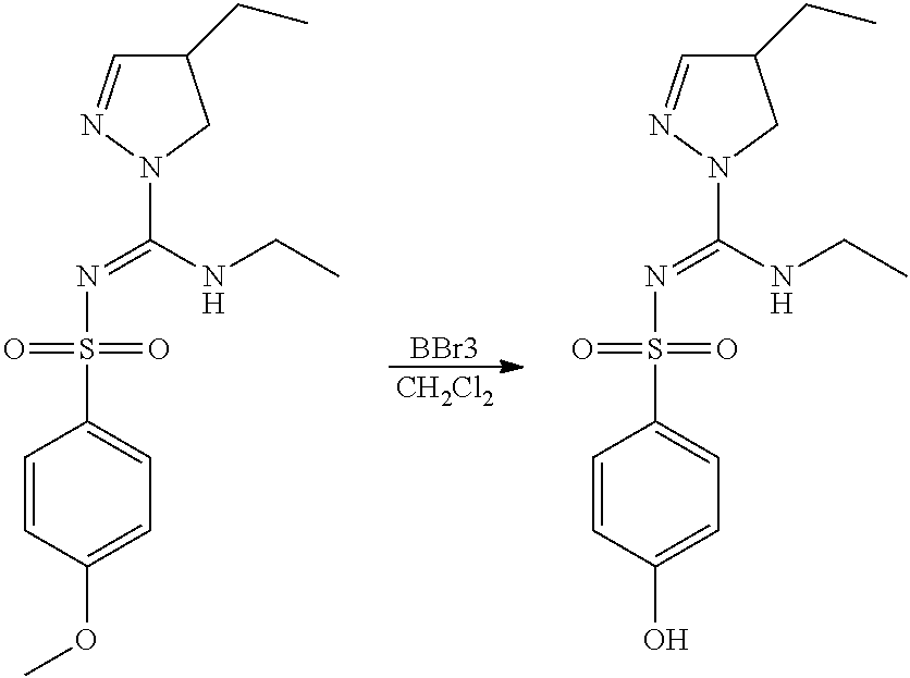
[BBr3].[CH2Cl2].C1=CC(OC)=CC=C1S(N=C(NCC)N1N=CC(CC)C1)(=O)=O.C1=CC(O)=CC=C1S(N=C(NCC)N1N=CC(CC)C1)(=O)=O
